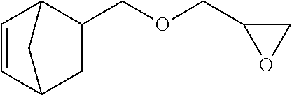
C1(COCC2OC2)C2C=CC(C1)C2
